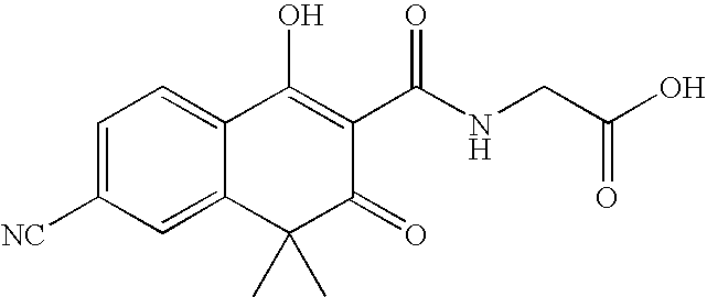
C12=CC([NC])=CC=C1C(O)=C(C(NCC(O)=O)=O)C(=O)C2(C)C
